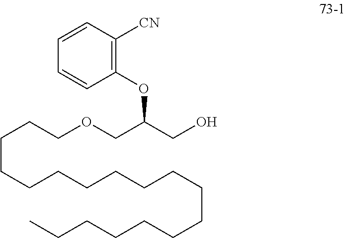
C(CCCCCCCCCCCCCCC)CCOCC(CO)OC1=C([CN])C=CC=C1
